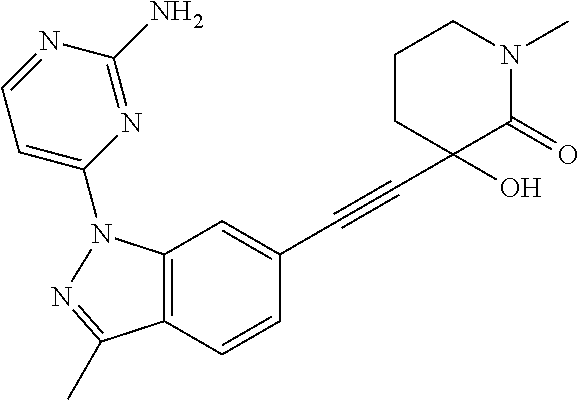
C12=C(C=CC(C#CC3(O)C(=O)N(C)CCC3)=C1)C(C)=NN2C1=CC=NC(N)=N1
